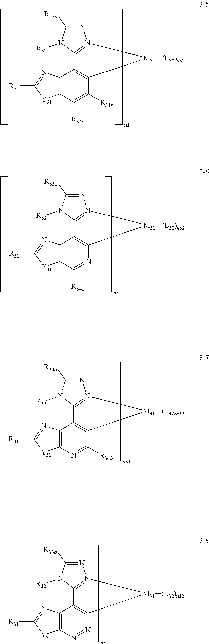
N1=C([R33a])N([R32])C2=N1[M31]([(L32)n32])C1=C2C2=C(C([R34a])=C1[R34b])[Y31]C([R31])=N2.N1=C([R33a])N([R32])C2=N1[M31]([(L32)n32])C1=C2C2=C(C([R34a])=N1)[Y31]C([R31])=N2.N1=C([R33a])N([R32])C2=N1[M31]([(L32)n32])C1=C2C2=C(N=C1[R34b])[Y31]C([R31])=N2.N1=C([R33a])N([R32])C2=N1[M31]([(L32)n32])C1=C2C2=C(N=N1)[Y31]C([R31])=N2
